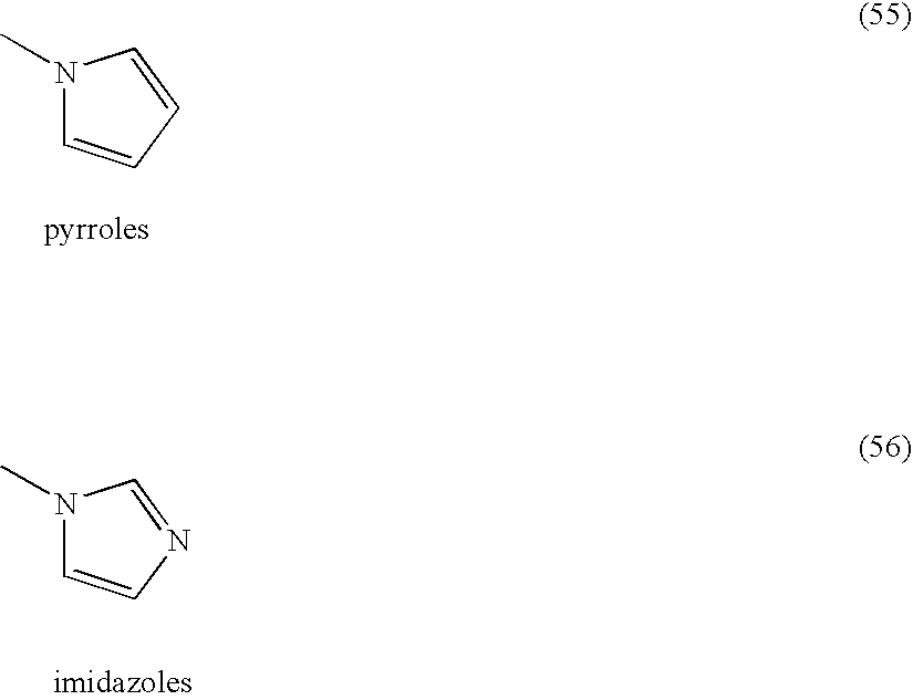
N1(C)C=CC=C1.N1(C)C=CN=C1
